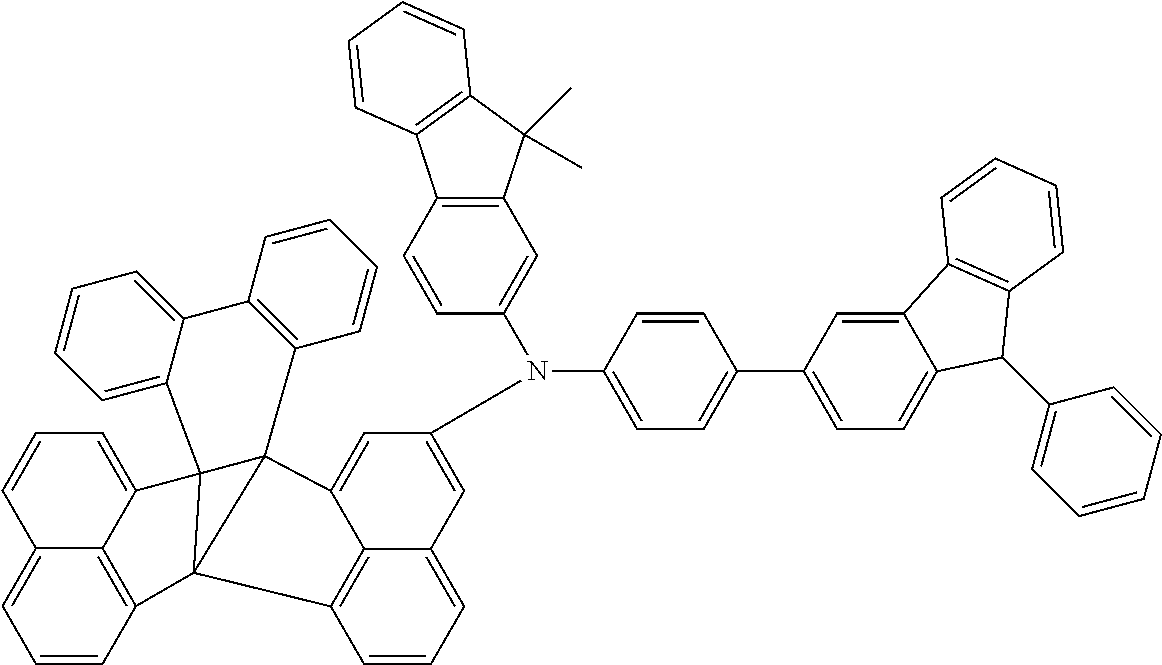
C1=CC2=C3C(=C1)C=CC=C3C13C4=CC=CC=C4C4=C(C=CC=C4)C14C1=CC(N(C5=CC6=C(C=C5)C5=C(C6(C)C)C=CC=C5)C5=CC=C(C6=CC=C7C(=C6)C6=C(C7C7=CC=CC=C7)C=CC=C6)C=C5)=CC5=CC=CC(=C51)C234
